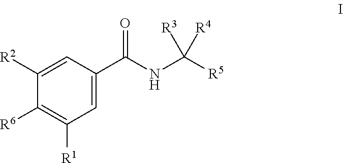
C1=C(C(NC([R5])([R4])[R3])=O)C=C([R2])C([R6])=C1[R1]
